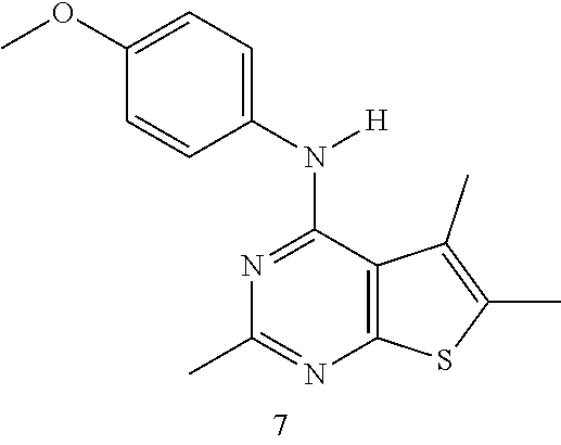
C1(N([H])C2=NC(C)=NC3=C2C(C)=C(C)S3)=CC=C(OC)C=C1
